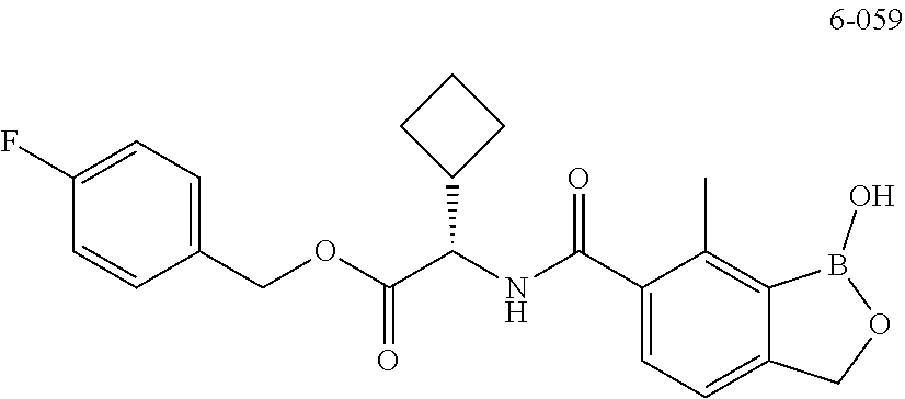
C1(F)=CC=C(COC(C(NC(C2=CC=C3C(=C2C)B(O)OC3)=O)C2CCC2)=O)C=C1
